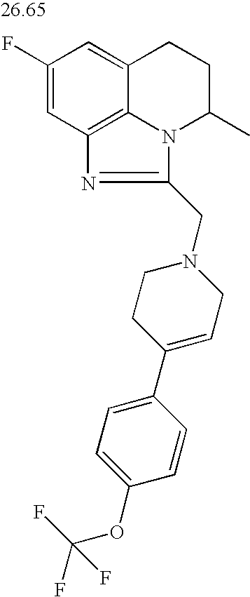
C1(F)=CC2=C3C(=C1)CCC(C)N3C(CN1CCC(C3=CC=C(OC(F)(F)F)C=C3)=CC1)=N2
